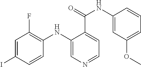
C1=C(I)C=CC(NC2=CN=CC=C2C(NC2=CC(OC)=CC=C2)=O)=C1F
